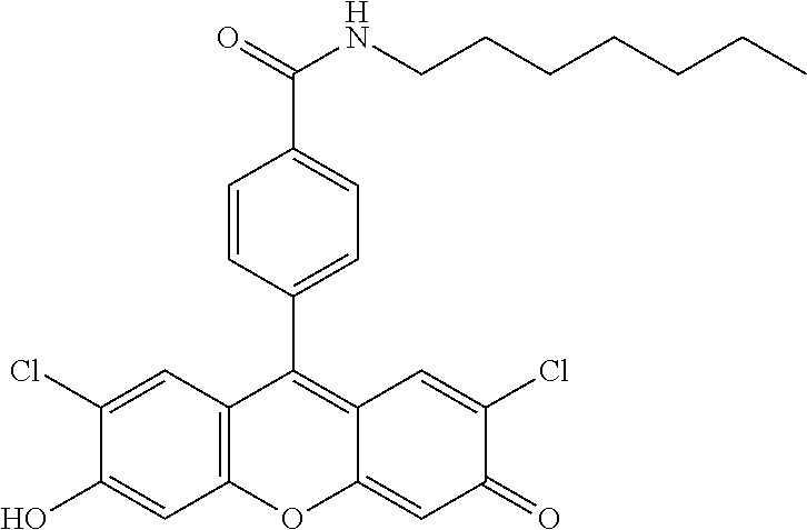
C12=C(C=C(Cl)C(O)=C1)C(C1=CC=C(C(=O)NCCCCCCC)C=C1)=C1C(=CC(=O)C(Cl)=C1)O2
